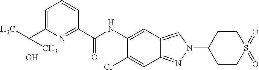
C1=C(C(C)(O)C)N=C(C(NC2=CC3=CN(C4CCS(=O)(=O)CC4)N=C3C=C2Cl)=O)C=C1
